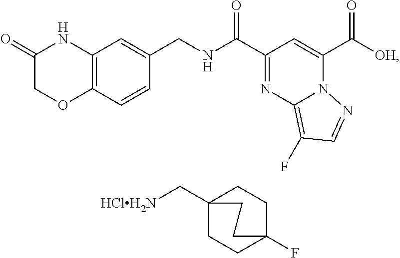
C(C1=NC2=C(F)C=NN2C(C([OH])=O)=C1)(=O)NCC1=CC2=C(C=C1)OCC(=O)N2.[HClH2N]CC12CCC(F)(CC1)CC2
